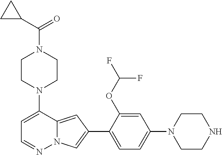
N1(C2=CC=NN3C2=CC(C2=CC=C(N4CCNCC4)C=C2OC(F)F)=C3)CCN(C(C2CC2)=O)CC1
